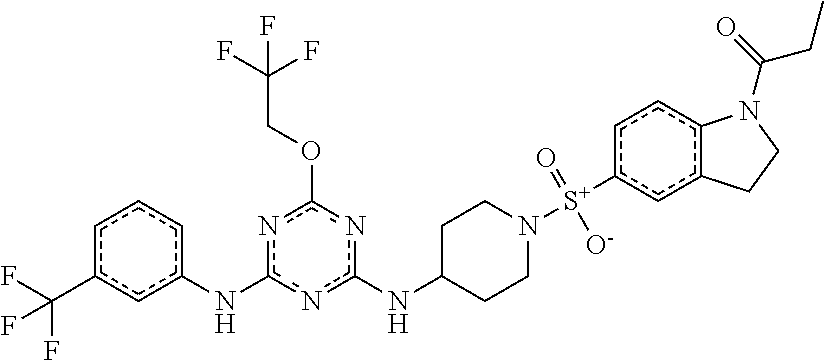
n1c(Nc2cccc(C(F)(F)F)c2)nc(NC2CCN([S+](c3cc4c(cc3)N(C(=O)CC)CC4)(=O)[O-])CC2)nc1OCC(F)(F)F
